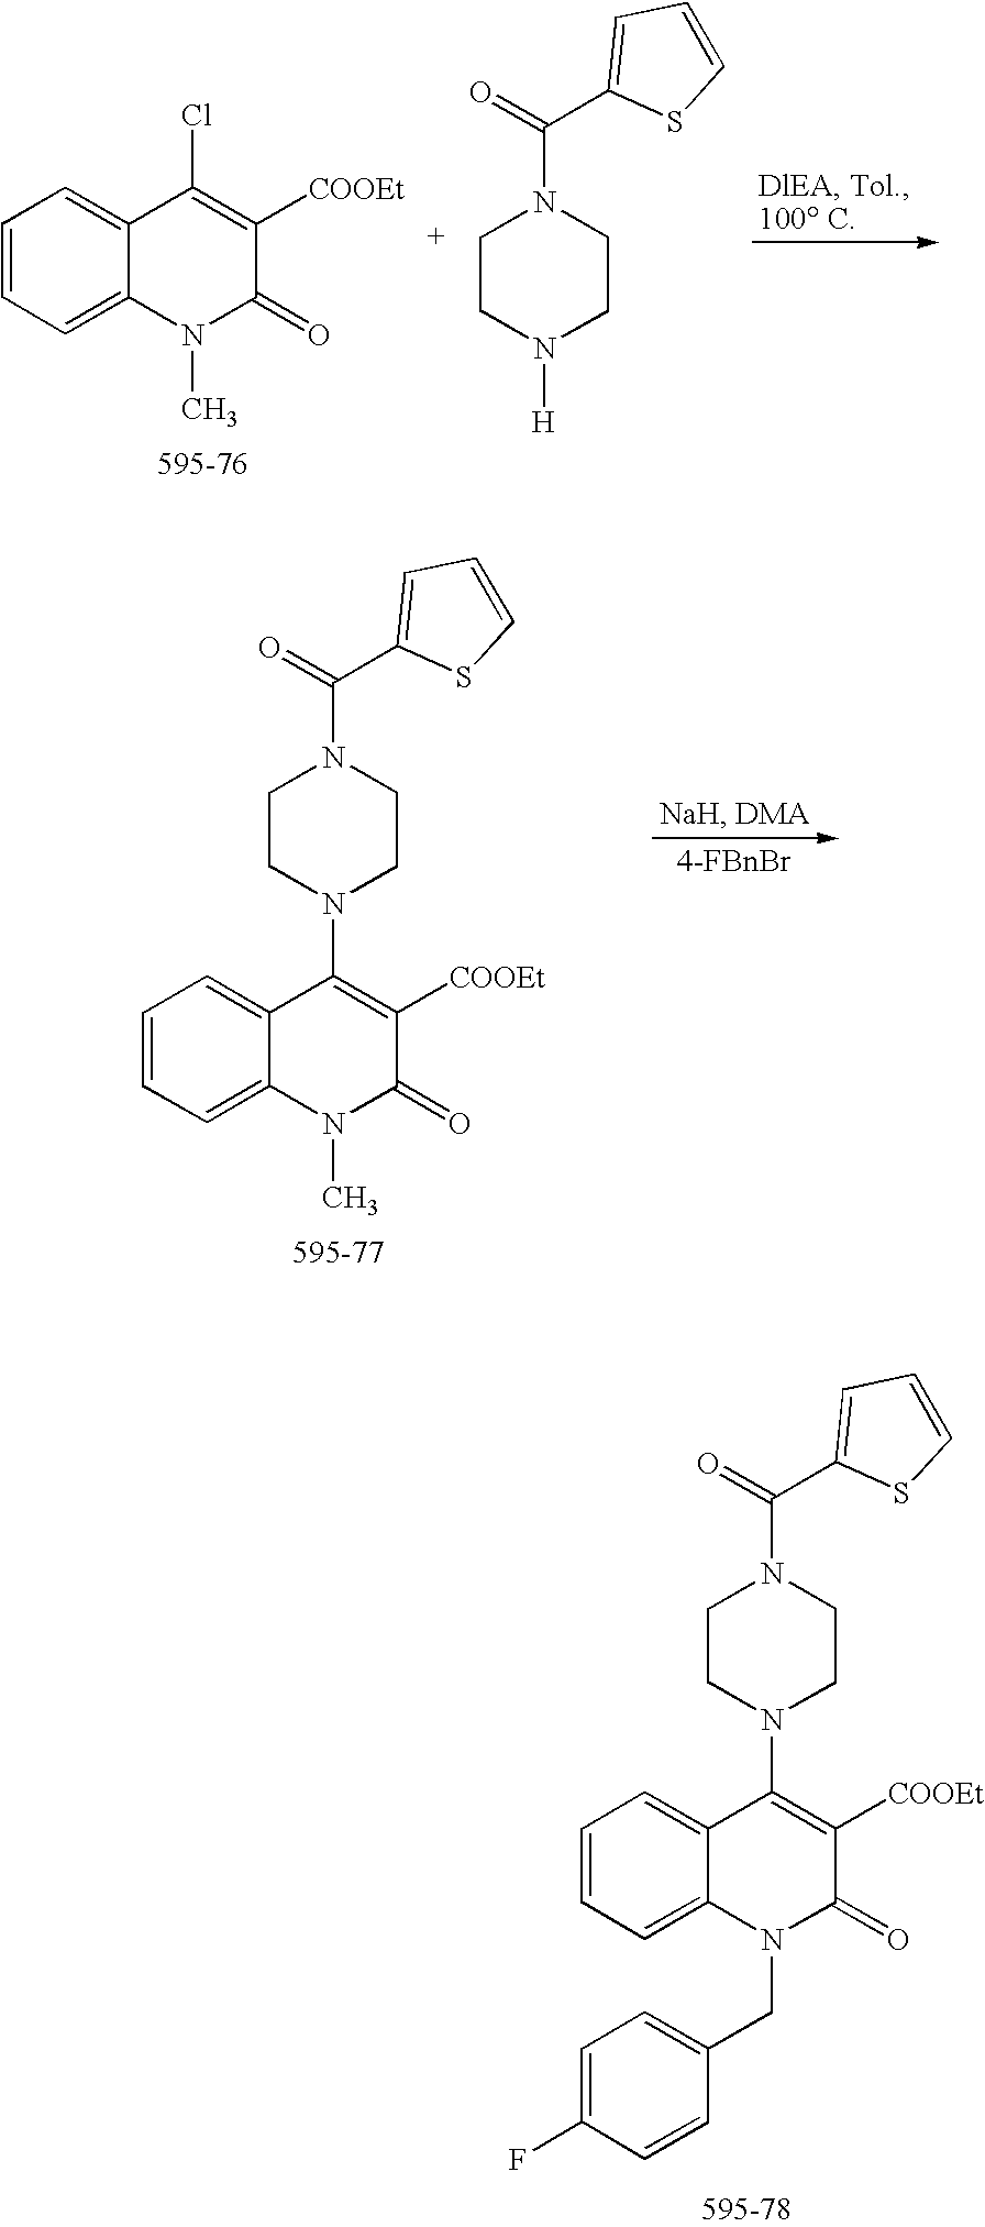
C1=CC=C2C(=C1)C(N1CCN(C(C3=CC=CS3)=O)CC1)=C([COOEt])C(=O)N2CC1=CC=C(F)C=C1.C1CN([H])CCN1C(C1=CC=CS1)=O.C1=CC=C2C(=C1)C(Cl)=C([COOEt])C(=O)N2C.C1=CC=C2C(=C1)C(N1CCN(C(C3=CC=CS3)=O)CC1)=C([COOEt])C(=O)N2C.[4-FBnBr]
